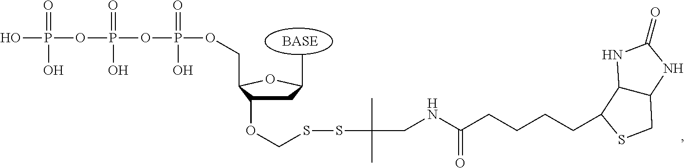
C1C(OCSSC(C)(C)CNC(CCCCC2C3C(NC(=O)N3)CS2)=O)C(COP(=O)(O)OP(=O)(O)OP(=O)(O)O)OC1C
